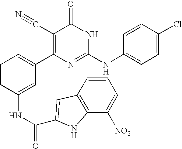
C1(NC(=O)C2=CC3=C(N2)C([NO2])=CC=C3)=CC(C2=C(C#N)C(=O)NC(NC3=CC=C(Cl)C=C3)=N2)=CC=C1
